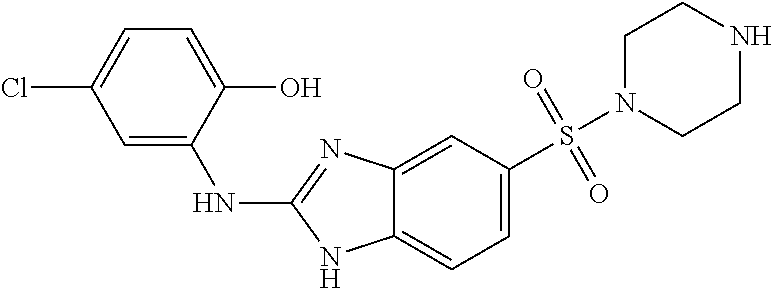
C1N(S(C2=CC=C3C(=C2)N=C(NC2=CC(Cl)=CC=C2O)N3)(=O)=O)CCNC1
